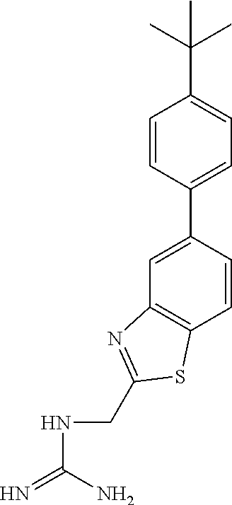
C1=C(C2=CC=C(C(C)(C)C)C=C2)C=CC2=C1N=C(CNC(=N)N)S2
